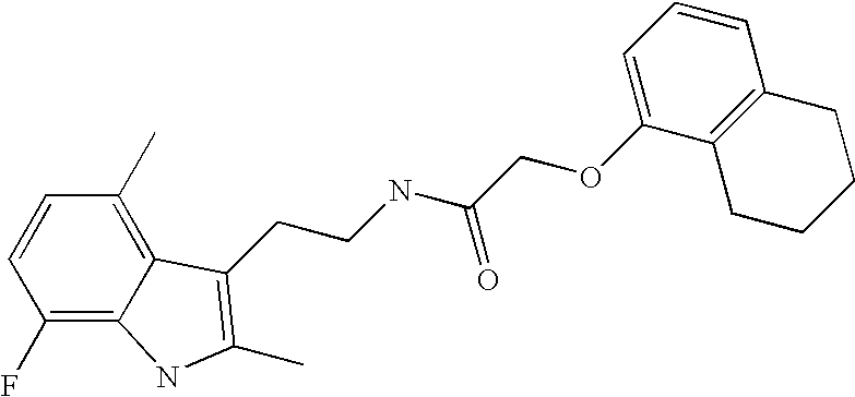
C1(F)=C2C(=C(C)C=C1)C(CCNC(COC1=CC=CC3=C1CCCC3)=O)=C(C)N2
